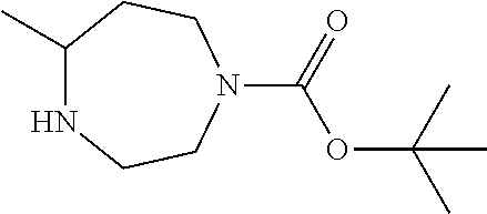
C1(C)NCCN(C(=O)OC(C)(C)C)CC1
